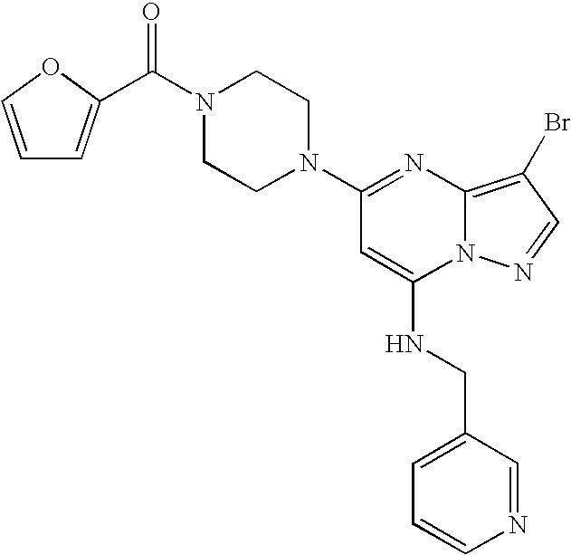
C1=CN=CC(CNC2=CC(N3CCN(C(=O)C4=CC=CO4)CC3)=NC3=C(Br)C=NN23)=C1
